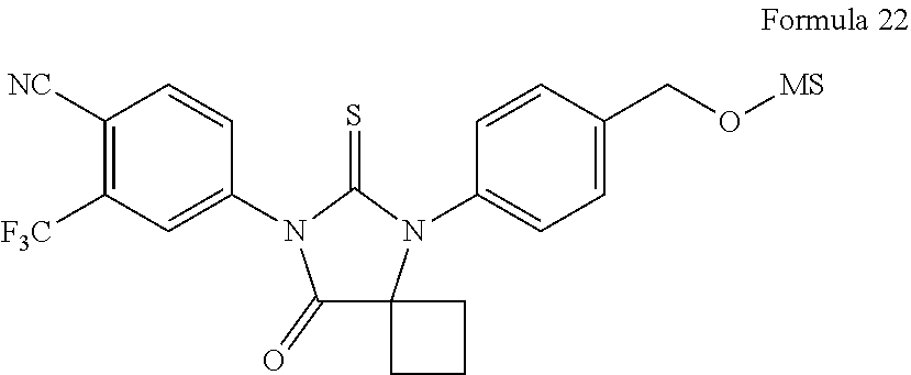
C1([NC])=C([F3C])C=C(N2C(=O)C3(N(C4=CC=C(CO[MS])C=C4)C2=S)CCC3)C=C1
